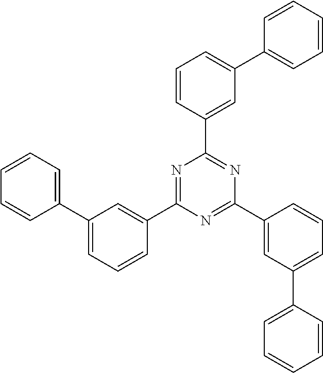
C1(C2=CC=CC(C3=NC(C4=CC(C5=CC=CC=C5)=CC=C4)=NC(C4=CC(C5=CC=CC=C5)=CC=C4)=N3)=C2)=CC=CC=C1
